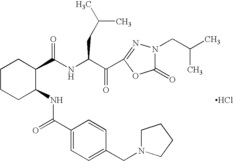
N(C(C(C1=NN(CC(C)C)C(=O)O1)=O)CC(C)C)C(=O)C1CCCCC1NC(=O)C1=CC=C(CN2CCCC2)C=C1.Cl
